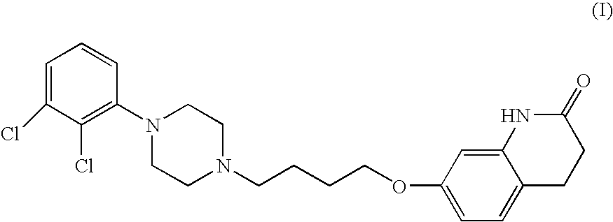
C1=C(Cl)C(Cl)=C(N2CCN(CCCCOC3=CC=C4C(=C3)NC(=O)CC4)CC2)C=C1
